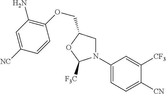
N1(C2=CC=C([CN])C([CF3])=C2)CC(COC2=C(N)C=C([NC])C=C2)OC1[F3C]
